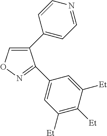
C1(C2=CC=NC=C2)=CON=C1C1=CC([Et])=C([Et])C([Et])=C1
